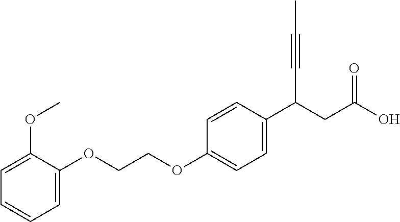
C1=C(OCCOC2=CC=C(C(CC(O)=O)C#CC)C=C2)C(OC)=CC=C1
